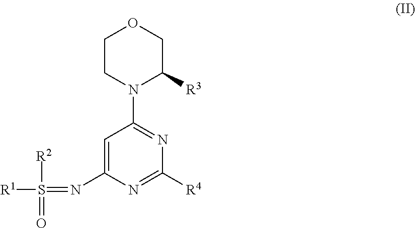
C1CN(C2=NC([R4])=NC(N=S([R2])(=O)[R1])=C2)C([R3])CO1
